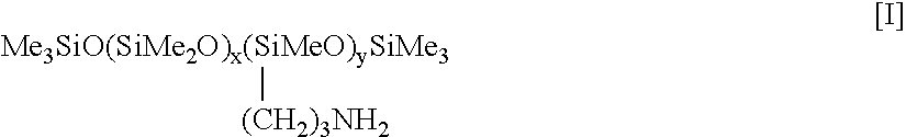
[Me3SiO(SiMe2O)x(SiMeO)ySiMe3][(CH2)3NH2]
